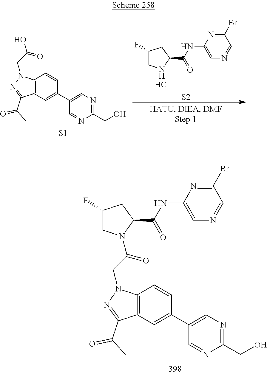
C12=C(C=C(C3=CN=C(CO)N=C3)C=C1)C(C(=O)C)=NN2CC(=O)N1CC(F)CC1C(=O)NC1=CN=CC(Br)=N1.[S1].C12=C(C=C(C3=CN=C(CO)N=C3)C=C1)C(C(=O)C)=NN2CC(O)=O.[S2].Cl.C1NC(C(NC2=CN=CC(Br)=N2)=O)CC1F
